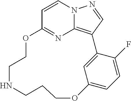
C1=CN2C3=C(C=N2)C2=CC(=CC=C2F)OCCCNCCOC1=N3
